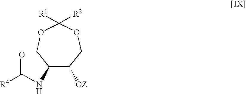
C1(NC([R4])=O)C([OZ])COC([R1])([R2])OC1
